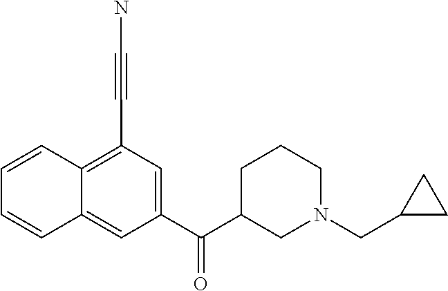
C1=CC2=C(C#CN)C=C(C(C3CN(CC4CC4)CCC3)=O)C=C2C=C1
